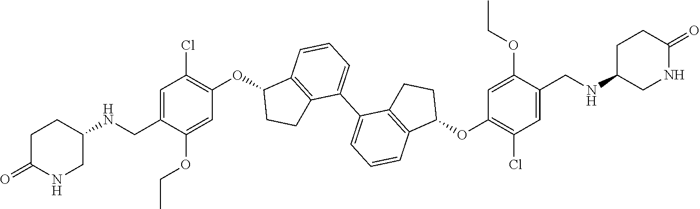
C1=C(OCC)C(CNC2CCC(=O)NC2)=CC(Cl)=C1OC1CCC2=C1C=CC=C2C1=CC=CC2=C1CCC2OC1=C(Cl)C=C(CNC2CNC(=O)CC2)C(OCC)=C1
